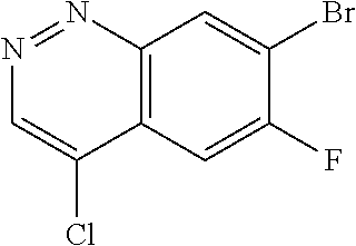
N1=NC2=C(C(Cl)=C1)C=C(F)C(Br)=C2
